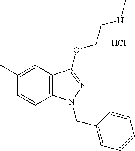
C1=C(C)C=CC2=C1C(OCCN(C)C)=NN2CC1=CC=CC=C1.Cl
